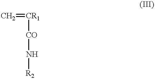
C=[CR1][CO]N[R2]
